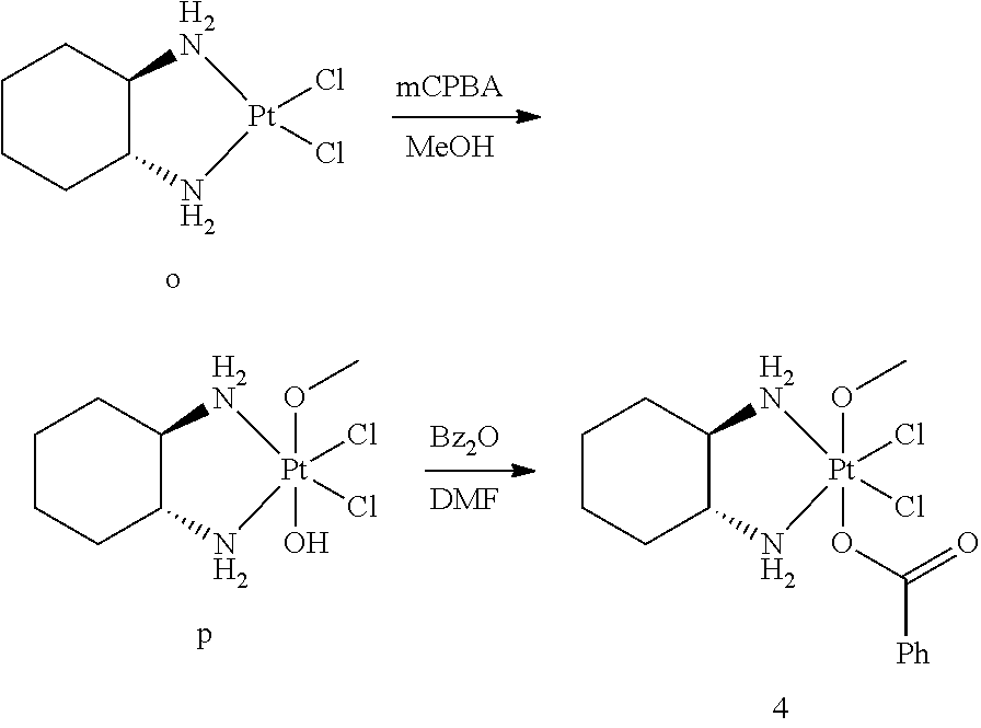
[MeOH].C1CCC2C(C1)[H2N][Pt](Cl)(Cl)N2.C1CCC2C(C1)[H2N][Pt](Cl)(Cl)(OC(=O)[Ph])(OC)N2.[DMF].[Bz2O].C1CCC2C(C1)[H2N][Pt](Cl)(Cl)(O)(OC)N2
